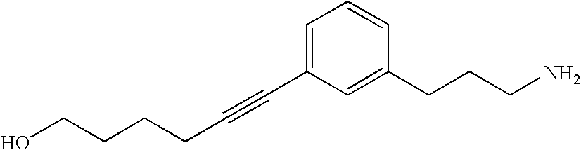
C(CCO)CC#CC1=CC=CC(CCCN)=C1
